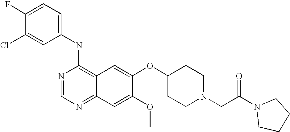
C1=C(Cl)C(F)=CC=C1NC1=C2C(=NC=N1)C=C(OC)C(OC1CCN(CC(=O)N3CCCC3)CC1)=C2
